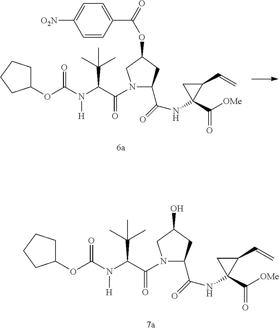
C1(C(NC2(C([OMe])=O)C(C=C)C2)=O)CC(O)CN1C(C(N(C(OC1CCCC1)=O)[H])C(C)(C)C)=O.C1(C(NC2(C([OMe])=O)C(C=C)C2)=O)CC(OC(C2=CC=C([O2N])C=C2)=O)CN1C(C(N(C(OC1CCCC1)=O)[H])C(C)(C)C)=O
